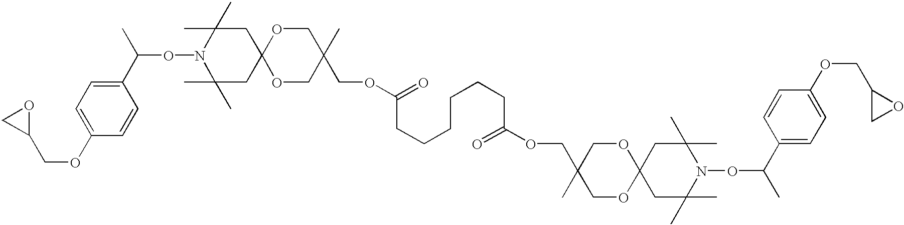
C1(OCC2OC2)=CC=C(C(C)ON2C(C)(C)CC3(CC2(C)C)OCC(C)(COC(=O)CCCCCCC(OCC2(C)COC4(OC2)CC(C)(C)N(OC(C2=CC=C(OCC5CO5)C=C2)C)C(C)(C)C4)=O)CO3)C=C1
